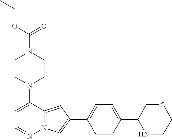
N1(C2=CC=NN3C2=CC(C2=CC=C(C4NCCOC4)C=C2)=C3)CCN(C(=O)OCC)CC1
